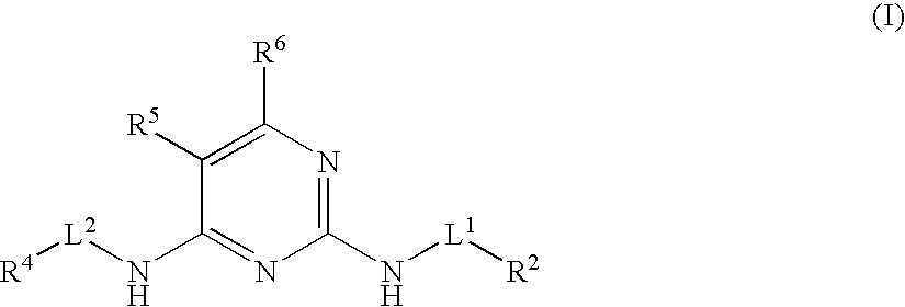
C1([R6])=C([R5])C(N[L2][R4])=NC(N[L1][R2])=N1
